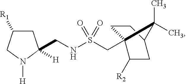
C1C([R1])CN([H])C1([H])CNS(=O)(=O)CC12CCC(CC1[R2])C2(C)C
